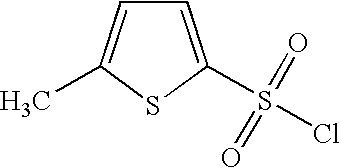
C1=C(S(Cl)(=O)=O)SC(C)=C1
